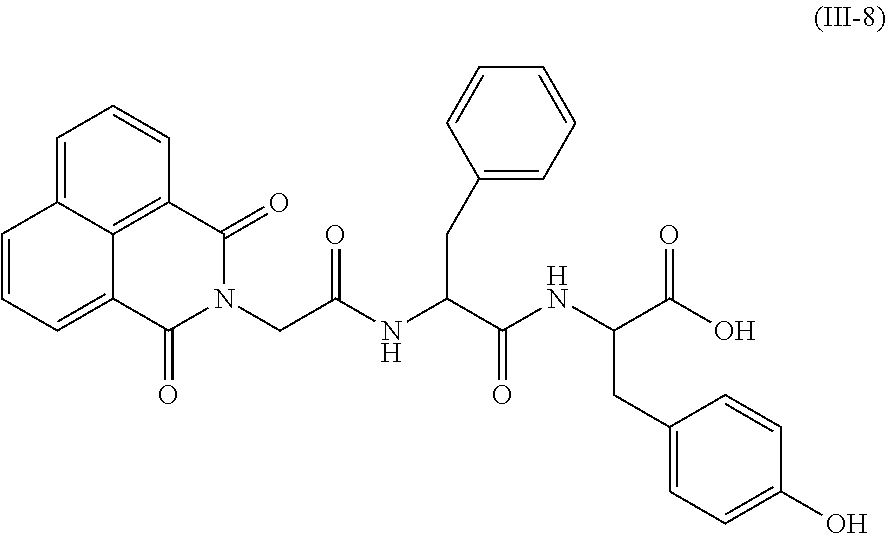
C1=C2C3=C(C=C1)C(=O)N(CC(NC(C(NC(C(O)=O)CC1=CC=C(O)C=C1)=O)CC1=CC=CC=C1)=O)C(=O)C3=CC=C2
